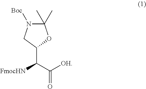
C1(C(C([OH])=O)[FmocHN])OC(C)(C)N([Boc])C1
